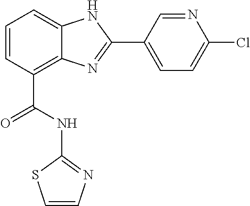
C1=CC(C(NC2=NC=CS2)=O)=C2C(=C1)NC(C1=CC=C(Cl)N=C1)=N2
